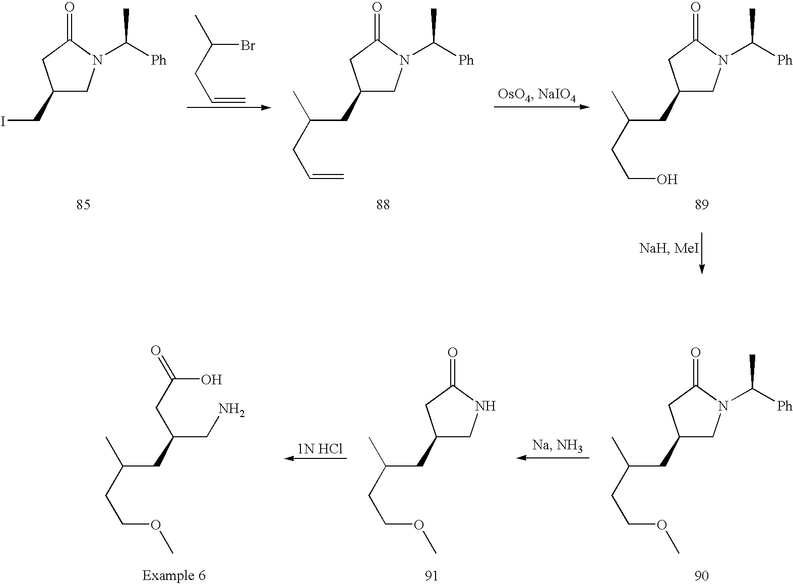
C1(CI)CN(C([Ph])C)C(=O)C1.C(Br)(CC=C)C.C1(CC(CC=C)C)CN(C([Ph])C)C(=O)C1.C1(CC(CCO)C)CN(C([Ph])C)C(=O)C1.C1(CC(CCOC)C)CN(C([Ph])C)C(=O)C1.C1(CC(CCOC)C)CNC(=O)C1.C(CC(CCOC)C)(CN)CC(=O)O
